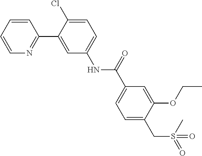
O(C1=CC(C(NC2=CC=C(Cl)C(C3=NC=CC=C3)=C2)=O)=CC=C1CS(=O)(C)=O)CC
